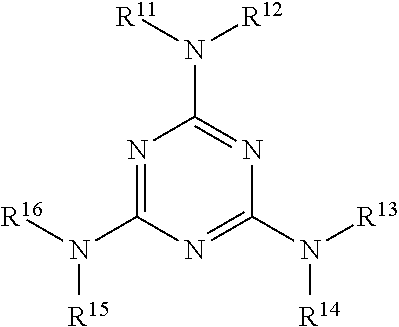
N1=C(N([R15])[R16])N=C(N([R14])[R13])N=C1N([R11])[R12]
